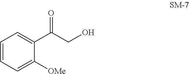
C1=CC=C([OMe])C(C(CO)=O)=C1
